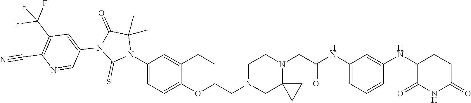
C1=C(NC(CN2CCN(CCOC3=CC=C(N4C(C)(C)C(=O)N(C5=CC(C(F)(F)F)=C(C#N)N=C5)C4=S)C=C3CC)CC23CC3)=O)C=C(NC2C(=O)NC(=O)CC2)C=C1
